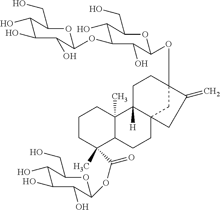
C1C2([H])C3(CC(OC4OC(CO)C(O)C(OC5OC(CO)C(O)C(O)C5O)C4O)(C1)C(=C)C3)CCC1C2(C)CCCC1(C)C(=O)OC1OC(CO)C(O)C(O)C1O
